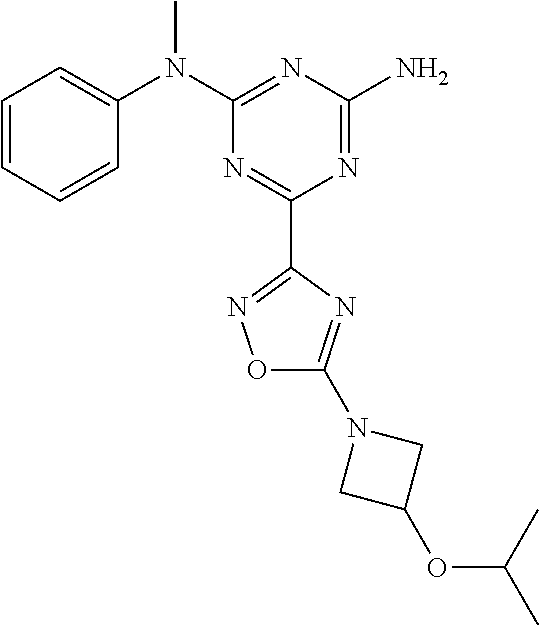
C1=CC=CC(N(C2=NC(N)=NC(C3=NOC(N4CC(OC(C)C)C4)=N3)=N2)C)=C1
